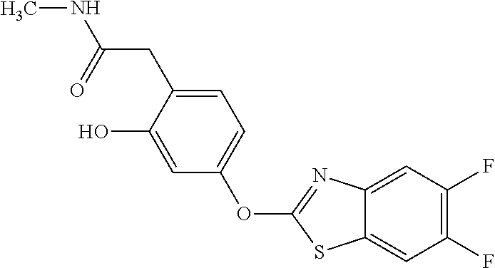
C12=CC(F)=C(F)C=C1N=C(OC1=CC=C(CC(NC)=O)C(O)=C1)S2
